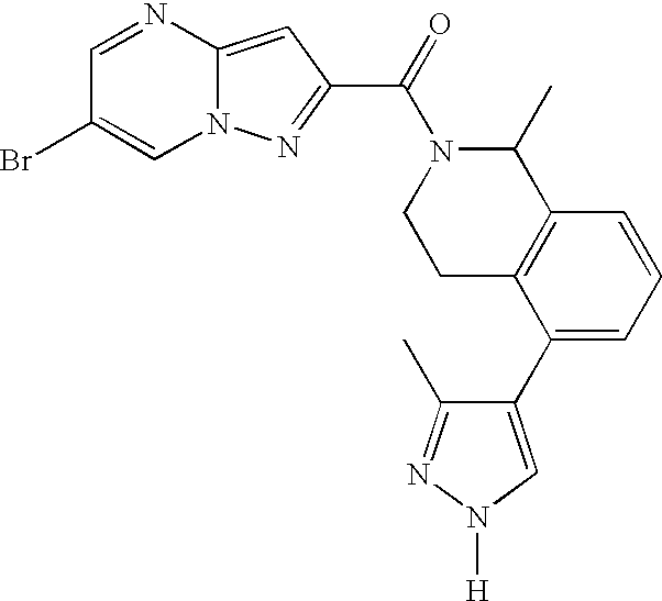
C1=NC2=CC(C(=O)N3CCC4=C(C3C)C=CC=C4C3=CN([H])N=C3C)=NN2C=C1Br
